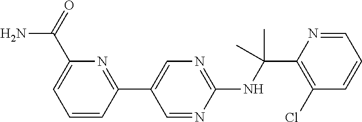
N(C(C1=C(Cl)C=CC=N1)(C)C)C1=NC=C(C2=NC(C(=O)N)=CC=C2)C=N1
